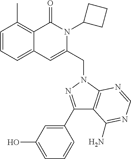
C1=CC=C2C(=C1C)C(=O)N(C1CCC1)C(CN1C3=C(C(C4=CC(O)=CC=C4)=N1)C(N)=NC=N3)=C2
